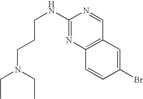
C(NC1=NC2=C(C=N1)C=C(Br)C=C2)CCN(CC)CC
